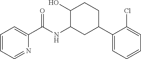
C1(O)C(NC(C2=CC=CC=N2)=O)CC(C2=CC=CC=C2Cl)CC1
